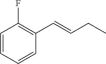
C1=CC=CC(C=CCC)=C1F
